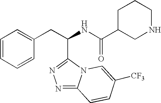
N1=C2N(C(C(CC3=CC=CC=C3)NC(C3CNCCC3)=O)=N1)C=C([CF3])C=C2
